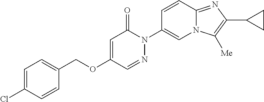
C1(COC2=CC(=O)N(C3=CN4C(=NC(C5CC5)=C4[Me])C=C3)N=C2)=CC=C(Cl)C=C1
